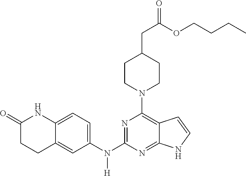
N1=C(N(C2=CC=C3C(=C2)CCC(=O)N3)[H])N=C2C(=C1N1CCC(CC(=O)OCCCC)CC1)C=CN2
